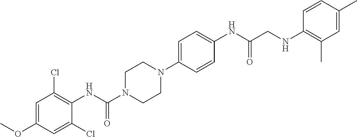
C1=C(OC)C=C(Cl)C(NC(N2CCN(C3=CC=C(NC(=O)CNC4=C(C)C=C(C)C=C4)C=C3)CC2)=O)=C1Cl
